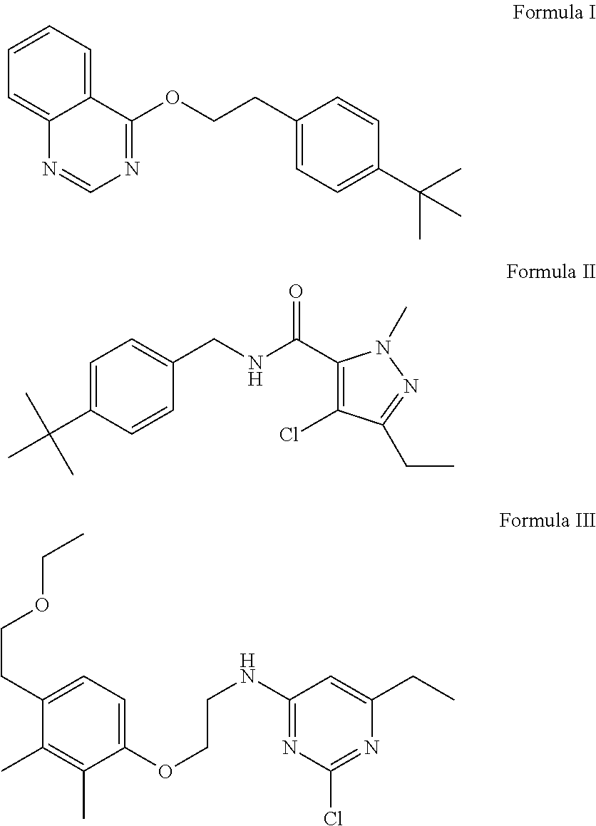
C1=C2C(=CC=C1)C(OCCC1=CC=C(C(C)(C)C)C=C1)=NC=N2.C1=C(C(C)(C)C)C=CC(CNC(C2=C(Cl)C(CC)=NN2C)=O)=C1.C1(C)=C(C)C(OCCNC2=NC(Cl)=NC(CC)=C2)=CC=C1CCOCC
